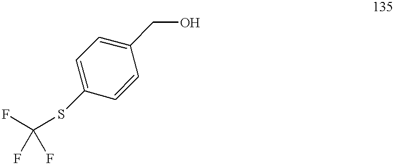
FC(F)(F)SC1=CC=C(CO)C=C1
